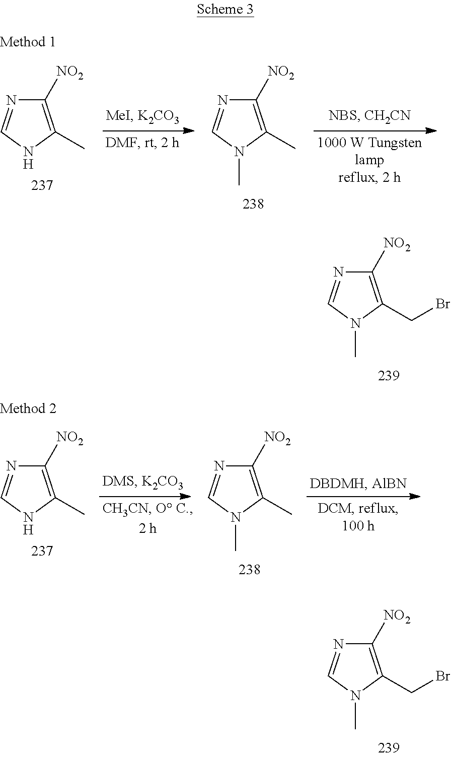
C1([NO2])=C(CBr)N(C)C=N1.C1([NO2])=C(CBr)N(C)C=N1.C1([NO2])=C(C)NC=N1.C1([NO2])=C(C)N(C)C=N1.C1([NO2])=C(C)NC=N1.C1([NO2])=C(C)N(C)C=N1
